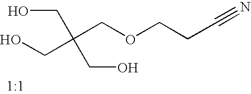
OCC(CO)(CO)COCCC#N
